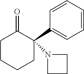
C1CN(C2(C3=CC=CC=C3)C(=O)CCCC2)C1
